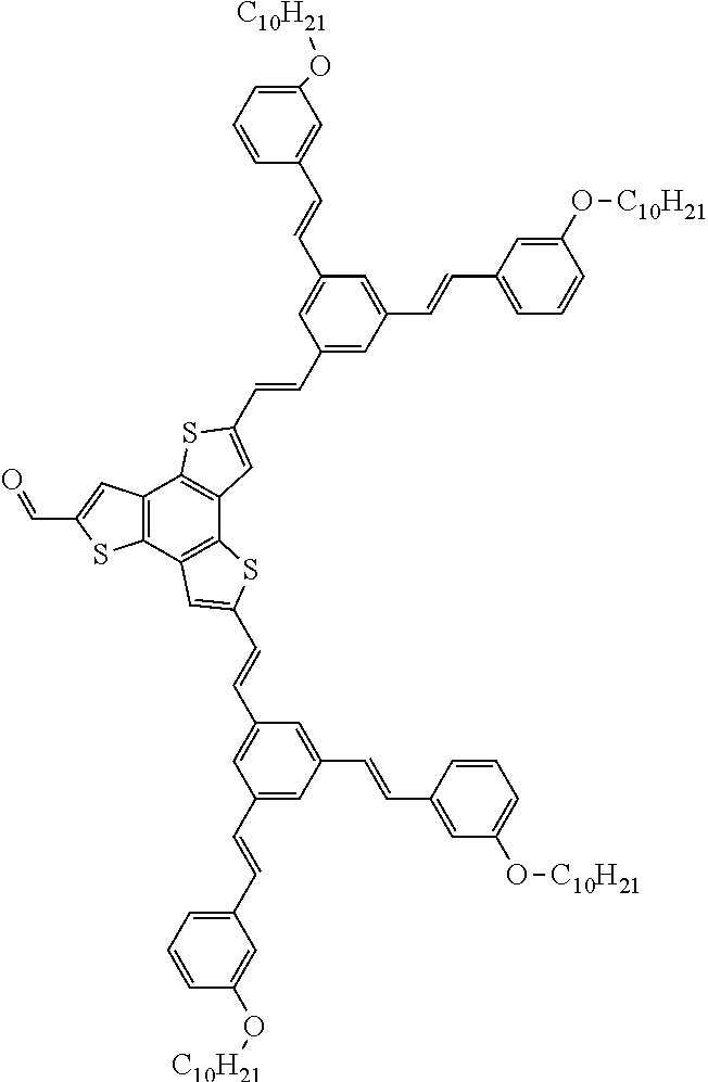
C12=C(C3=C(C4=C1SC(C=CC1=CC(C=CC5=CC=CC(O[C10H21])=C5)=CC(C=CC5=CC(O[C10H21])=CC=C5)=C1)=C4)SC(C=CC1=CC(C=CC4=CC=CC(O[C10H21])=C4)=CC(C=CC4=CC(O[C10H21])=CC=C4)=C1)=C3)SC(C=O)=C2
